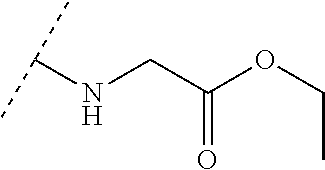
C(C(OCC)=O)NC(C)C
